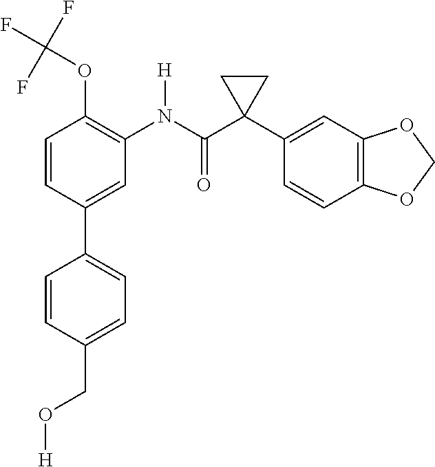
C1=C(C2=CC=C(CO[H])C=C2)C=CC(OC(F)(F)F)=C1N(C(C1(C2=CC3=C(C=C2)OCO3)CC1)=O)[H]
